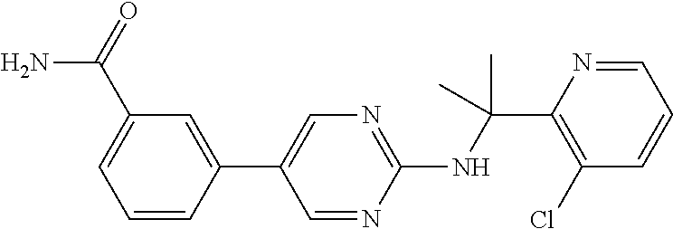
N(C(C1=C(Cl)C=CC=N1)(C)C)C1=NC=C(C2=CC(C(N)=O)=CC=C2)C=N1
